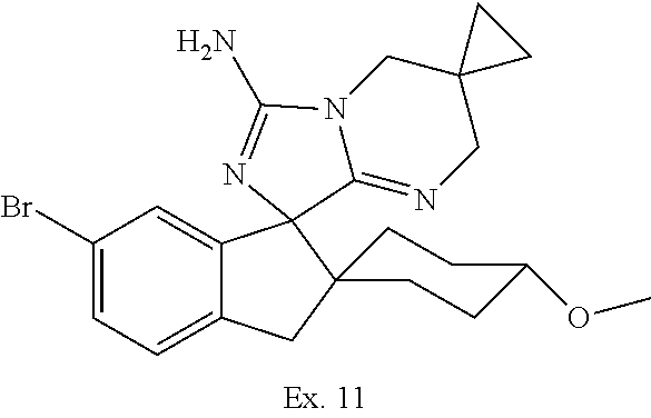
BrC1=CC=C2C(=C1)C1(C3(C2)CCC(OC)CC3)C2=NCC3(CN2C(N)=N1)CC3
